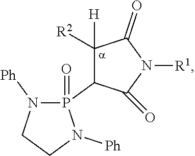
C1([H])([R2])C(P2(=O)N([Ph])CCN2[Ph])C(=O)N([R1])C1=O
